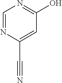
C1=NC(C#N)=CC(O)=N1
